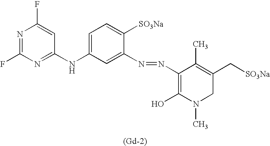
[(Gd-2)].N1=C(F)N=C(NC2=CC=C([SO3Na])C(N=NC3=C(O)N(C)CC(C[SO3Na])=C3C)=C2)C=C1F
